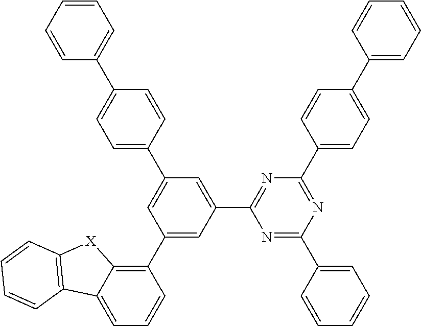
C1(C2=CC(C3=NC(C4=CC=C(C5=CC=CC=C5)C=C4)=NC(C4=CC=CC=C4)=N3)=CC(C3=CC=C(C4=CC=CC=C4)C=C3)=C2)=C2C(=CC=C1)C1=C([X]2)C=CC=C1
